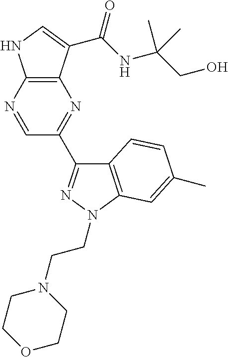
C12=C(N=CC(C3=NN(CCN4CCOCC4)C4=C3C=CC(C)=C4)=N1)NC=C2C(NC(CO)(C)C)=O
